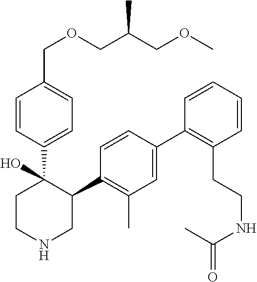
C1=CC(C2(O)CCNCC2C2=C(C)C=C(C3=C(CCNC(C)=O)C=CC=C3)C=C2)=CC=C1COCC(COC)C
